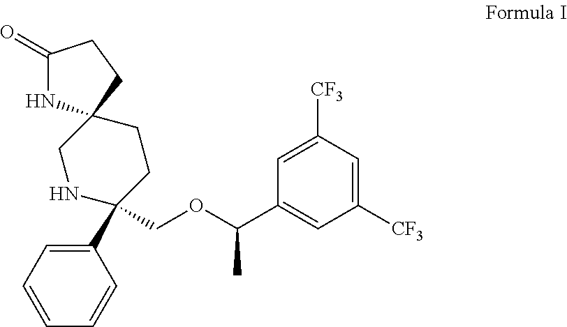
C1(C2(COC(C3=CC([CF3])=CC([CF3])=C3)C)CCC3(CN2)NC(=O)CC3)=CC=CC=C1
